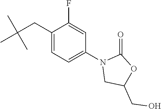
CC(CC1=CC=C(N2CC(CO)OC2=O)C=C1F)(C)C
